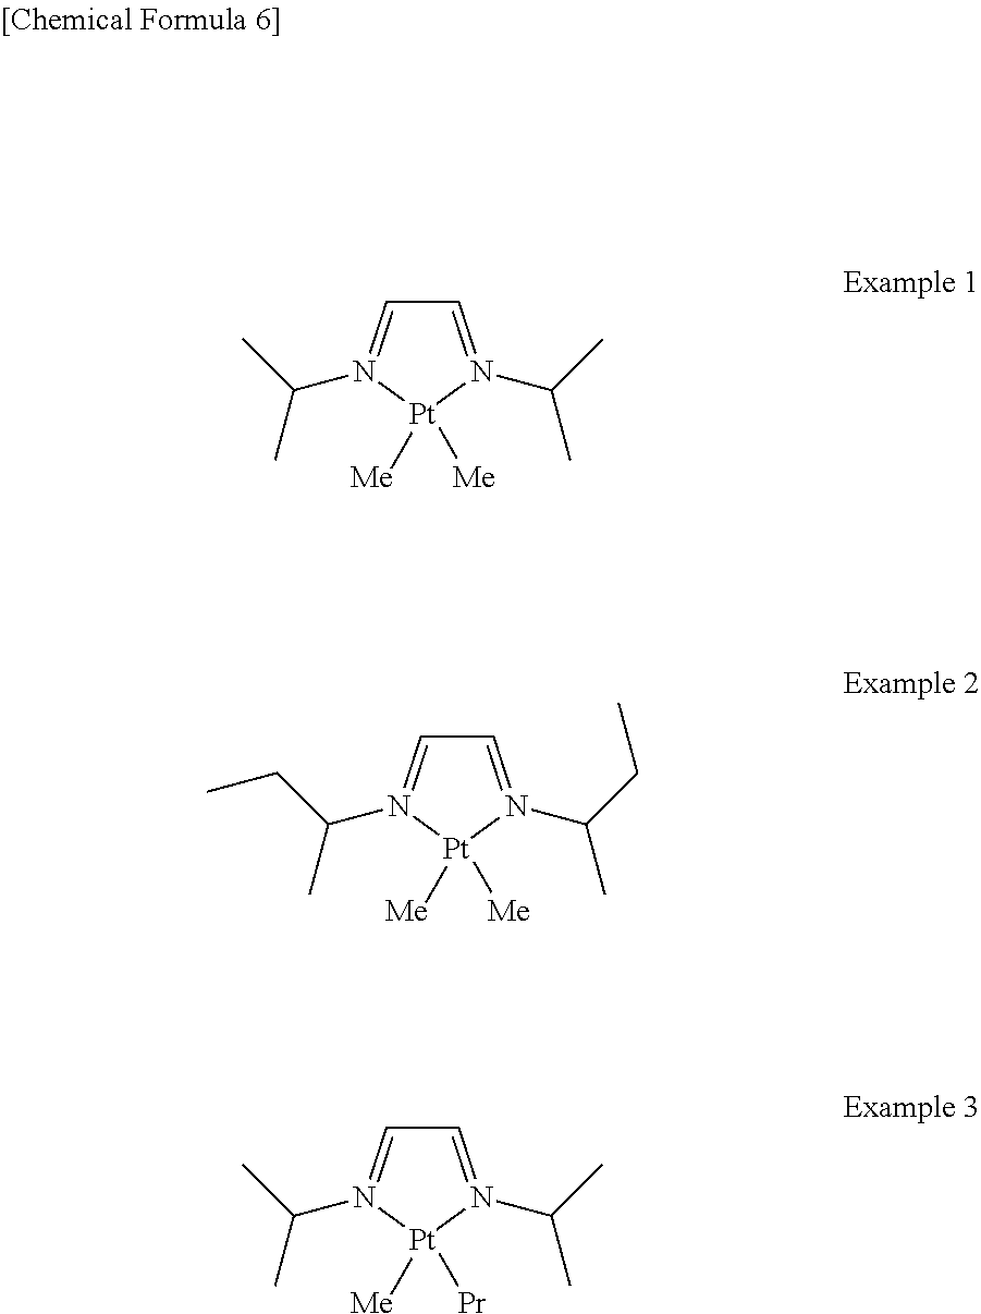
C1=N(C(C)C)[Pt]([Me])([Me])N(C(C)C)=C1.C1=N(C(CC)C)[Pt]([Me])([Me])N(C(CC)C)=C1.C1=N(C(C)C)[Pt]([Me])([Pr])N(C(C)C)=C1
